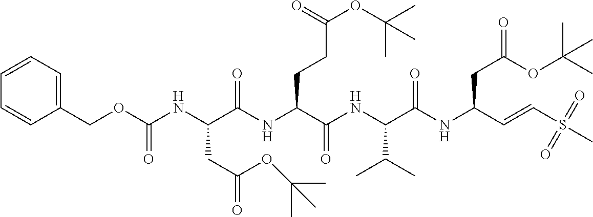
N(C(C(NC(C(NC(C=CS(C)(=O)=O)CC(=O)OC(C)(C)C)=O)C(C)C)=O)CCC(OC(C)(C)C)=O)C(C(NC(OCC1=CC=CC=C1)=O)CC(=O)OC(C)(C)C)=O
